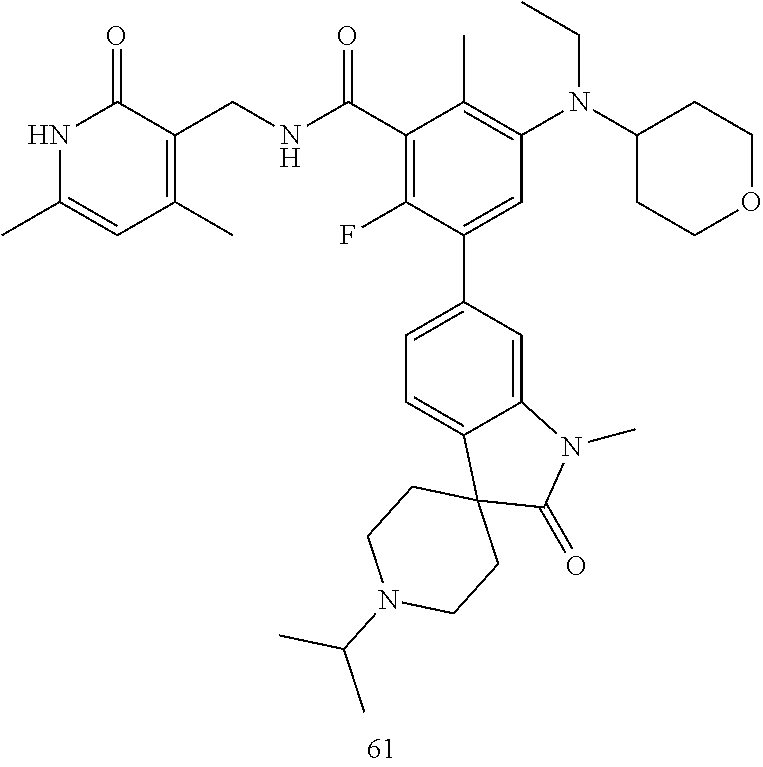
N(CC)(C1=C(C)C(C(NCC2=C(C)C=C(C)NC2=O)=O)=C(F)C(C2=CC=C3C(=C2)N(C)C(=O)C32CCN(C(C)C)CC2)=C1)C1CCOCC1
